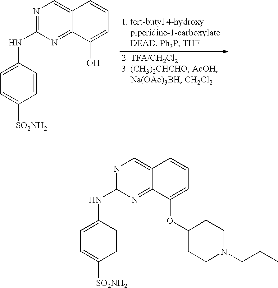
N1=C(NC2=CC=C([SO2NH2])C=C2)N=C2C(=C1)C=CC=C2O.N1=C(NC2=CC=C([SO2NH2])C=C2)N=C2C(=C1)C=CC=C2OC1CCN(CC(C)C)CC1
